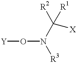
[Y]ON(C([R2])([R1])[X])[R3]
